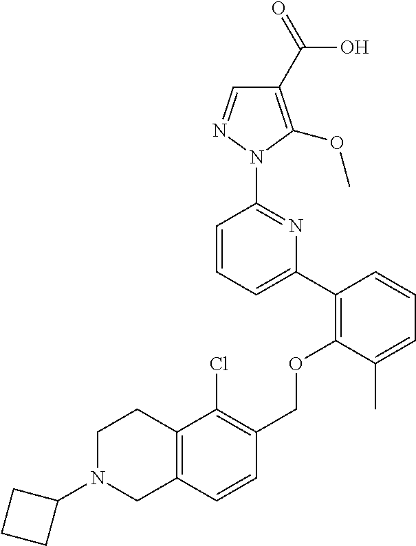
C1(C2=C(OCC3=C(Cl)C4=C(C=C3)CN(C3CCC3)CC4)C(C)=CC=C2)=CC=CC(N2N=CC(C(=O)O)=C2OC)=N1
